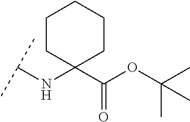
C(NC1(C(OC(C)(C)C)=O)CCCCC1)(C)C
